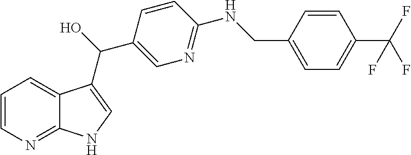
C1=CN=C2C(=C1)C(C(O)C1=CN=C(NCC3=CC=C(C(F)(F)F)C=C3)C=C1)=CN2
